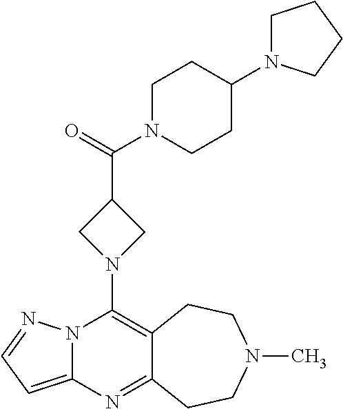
N12C(=CC=N1)N=C1C(=C2N2CC(C(N3CCC(N4CCCC4)CC3)=O)C2)CCN(C)CC1
